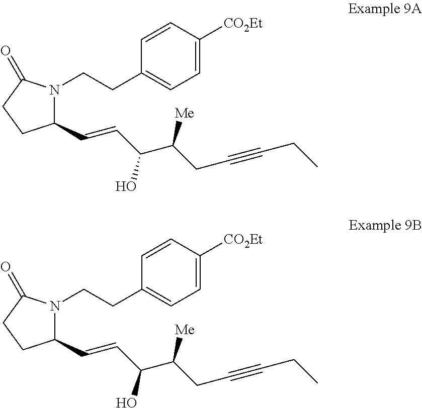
C1(C=CC(O)C([Me])CC#CCC)N(CCC2=CC=C([CO2Et])C=C2)C(=O)CC1.C1(C=CC(O)C([Me])CC#CCC)N(CCC2=CC=C([CO2Et])C=C2)C(=O)CC1
